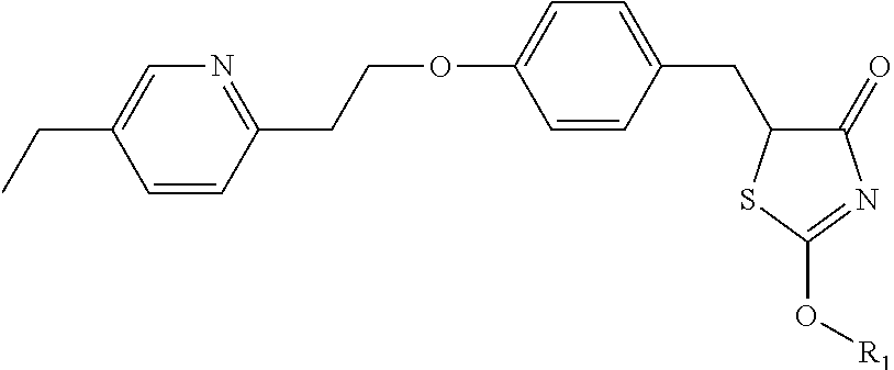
O(C1=CC=C(CC2C(=O)N=C(O[R1])S2)C=C1)CCC1=NC=C(CC)C=C1
